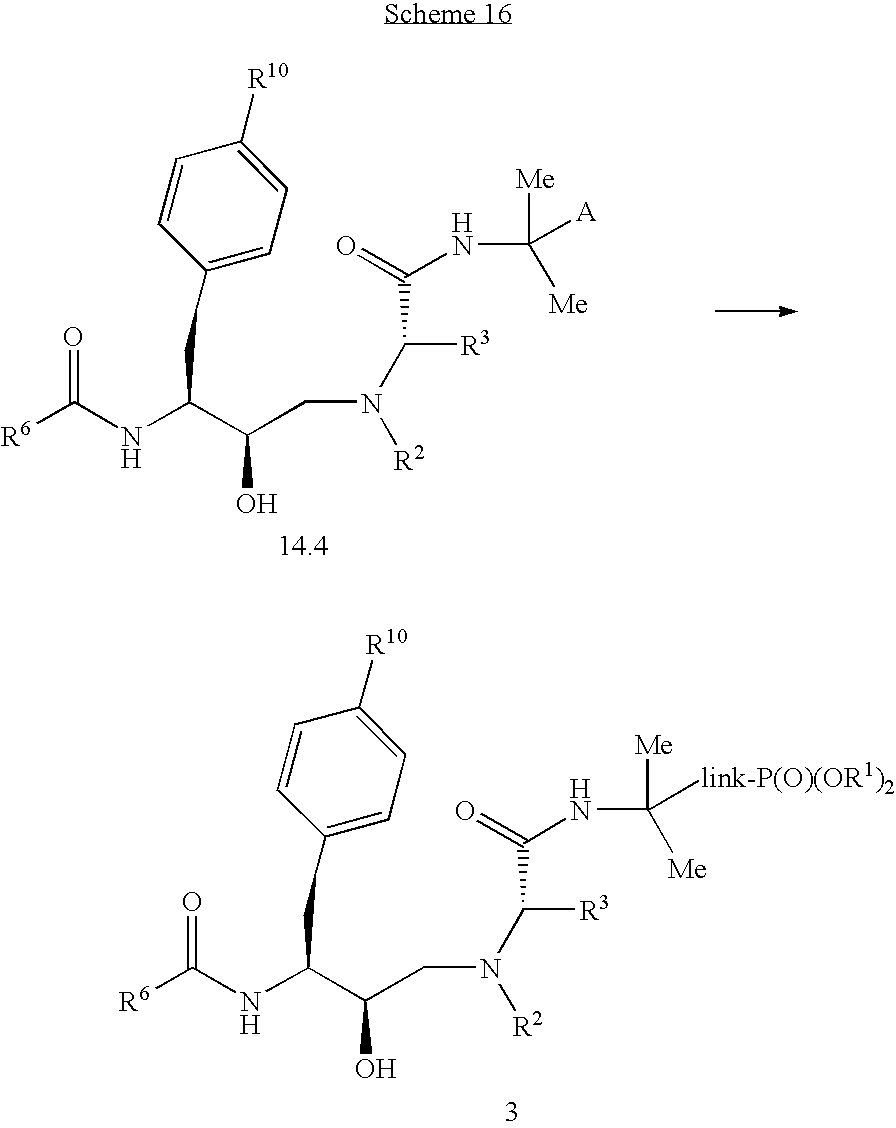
[R6]C(NC(C(O)CN([R2])C([R3])C(NC([Me])([Me])[link-P(O)(OR1)2])=O)CC1=CC=C([R10])C=C1)=O.[R6]C(NC(C(O)CN([R2])C([R3])C(NC([Me])([Me])[A])=O)CC1=CC=C([R10])C=C1)=O
